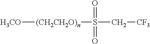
[(CH2CH2O)n]([H3CO])S(C[CF3])(=O)=O
